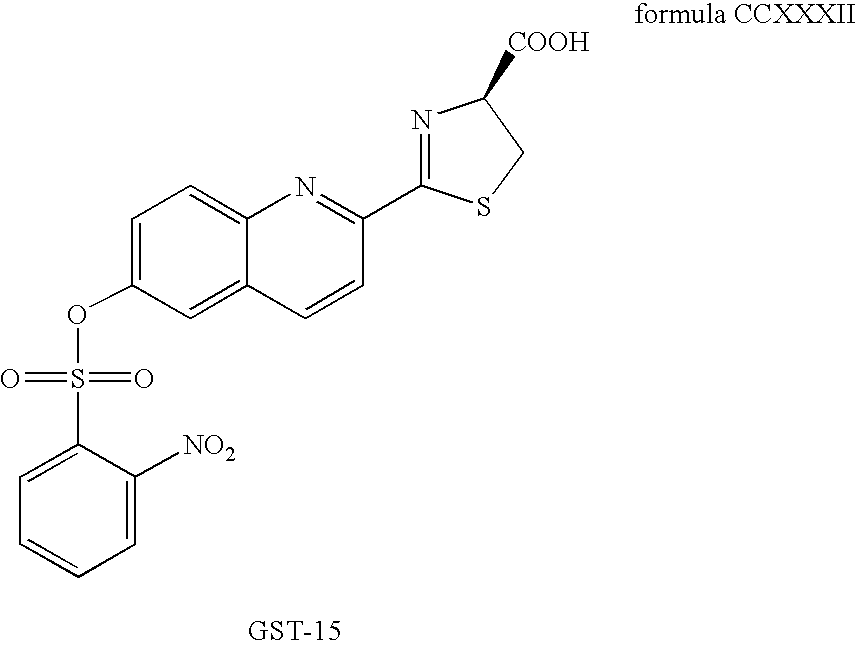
C1(OS(C2=CC=CC=C2[NO2])(=O)=O)=CC=C2C(=C1)C=CC(C1=NC([COOH])CS1)=N2
